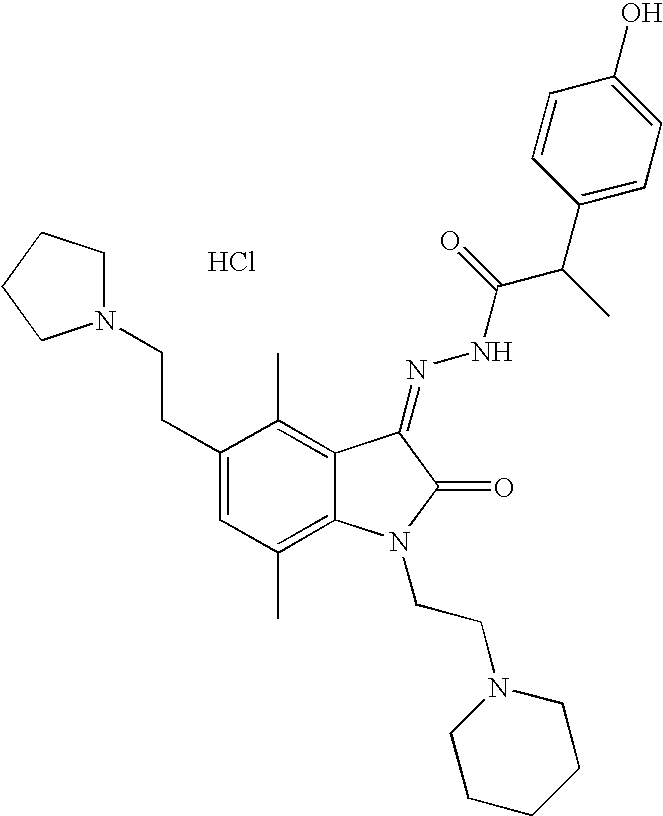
N1(CCC2=CC(C)=C3C(=C2C)C(=NNC(C(C)C2=CC=C(O)C=C2)=O)C(=O)N3CCN2CCCCC2)CCCC1.Cl
